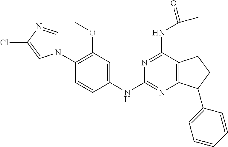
N1(C2=C(OC)C=C(NC3=NC4=C(C(NC(C)=O)=N3)CCC4C3=CC=CC=C3)C=C2)C=NC(Cl)=C1
